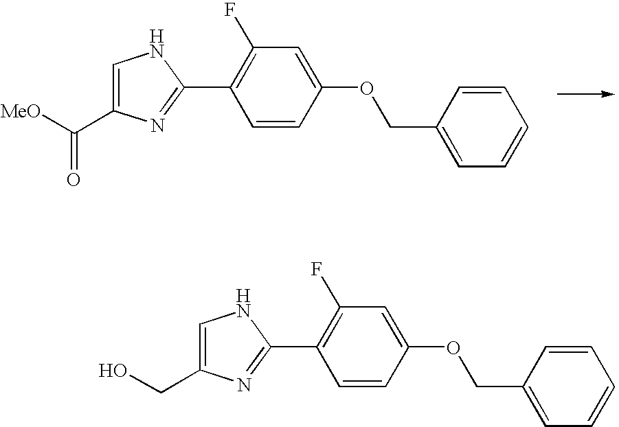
C1=CC(OCC2=CC=CC=C2)=CC(F)=C1C1=NC(C([MeO])=O)=CN1.C1=CC(OCC2=CC=CC=C2)=CC(F)=C1C1=NC(CO)=CN1
